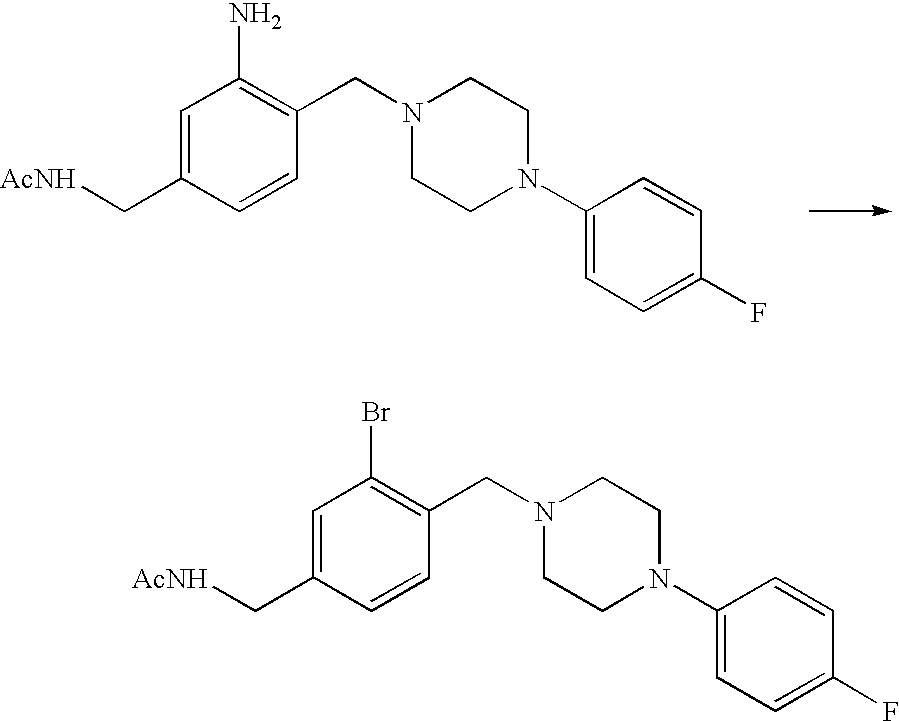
C1=C(C[AcNH])C=CC(CN2CCN(C3=CC=C(F)C=C3)CC2)=C1N.C1=C(C[AcNH])C=CC(CN2CCN(C3=CC=C(F)C=C3)CC2)=C1Br
